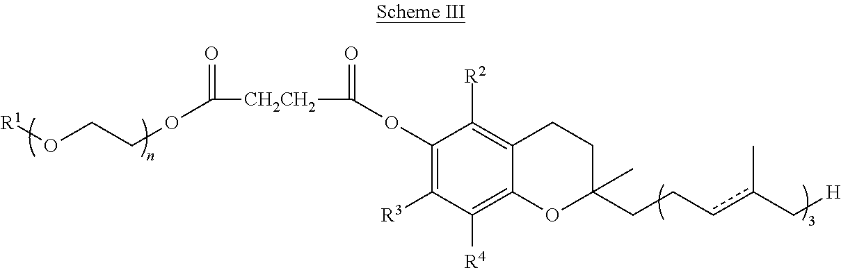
C([CH2CH2]C(OC1=C([R3])C([R4])=C2C(=C1[R2])CCC(CCcc(C[H])C)(C)O2)=O)(OCCO[R1])=O
